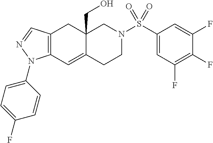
C12=C(C=NN1C1=CC=C(F)C=C1)CC1(CO)C(=C2)CCN(S(C2=CC(F)=C(F)C(F)=C2)(=O)=O)C1
